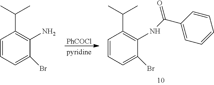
C1=CC=C(Br)C(N)=C1C(C)C.[PhCOCl].C1=CC=C(Br)C(NC(C2=CC=CC=C2)=O)=C1C(C)C
